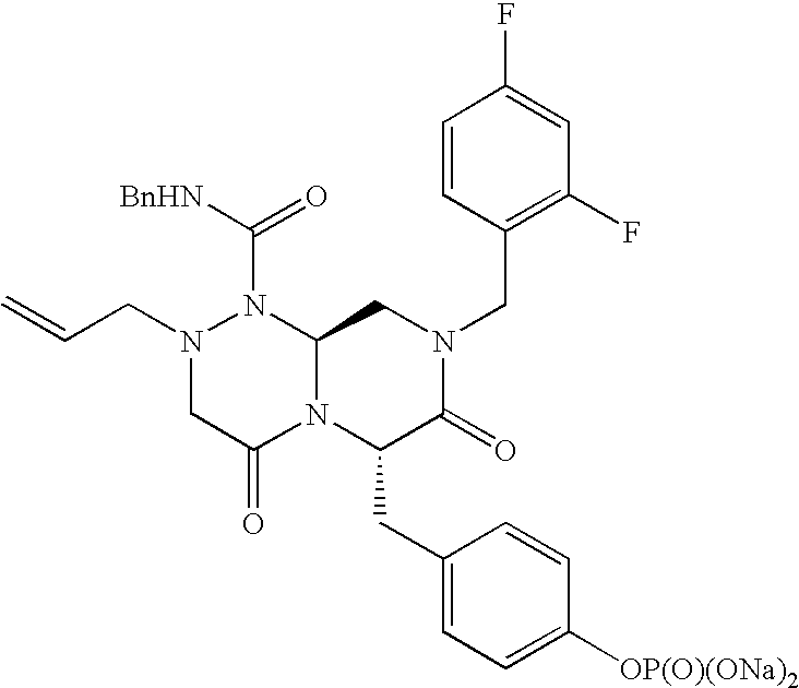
C1=C(F)C=CC(CN2CC3N(C(CC4=CC=C([OP(O)(ONa)2])C=C4)C2=O)C(=O)CN(CC=C)N3C([BnHN])=O)=C1F
